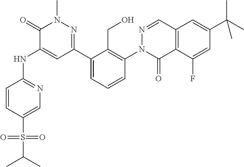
C12=C(C(F)=CC(C(C)(C)C)=C1)C(=O)N(C1=C(CO)C(C3=NN(C)C(=O)C(NC4=NC=C(S(C(C)C)(=O)=O)C=C4)=C3)=CC=C1)N=C2
